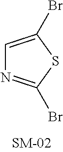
C1=C(Br)SC(Br)=N1
